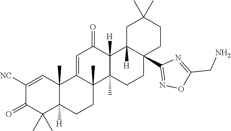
C1([NC])=CC2(C)C([H])(C(C)(C)C1=O)CCC1(C)C2=CC(=O)C2([H])C1(C)CCC1(C3=NOC(CN)=N3)C2([H])CC(C)(C)CC1
